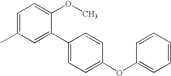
CC1=CC=C(OC)C(C2=CC=C(OC3=CC=CC=C3)C=C2)=C1
